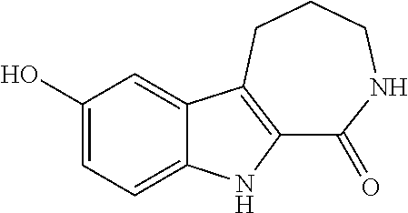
C1(=O)NCCCC2=C1NC1=CC=C(O)C=C12
